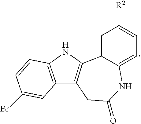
C1=C2C(=CC=C1[R2])NC(=O)CC1=C2NC2=C1C=C(Br)C=C2
